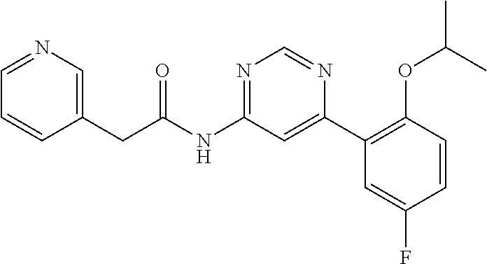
N(C1=NC=NC(C2=C(OC(C)C)C=CC(F)=C2)=C1)C(CC1=CN=CC=C1)=O
